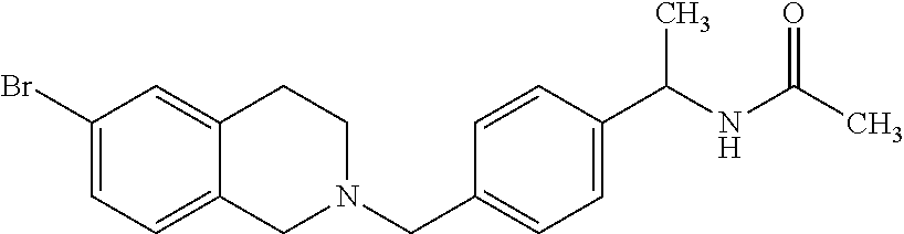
C1(Br)=CC=C2C(=C1)CCN(CC1=CC=C(C(NC(C)=O)C)C=C1)C2
